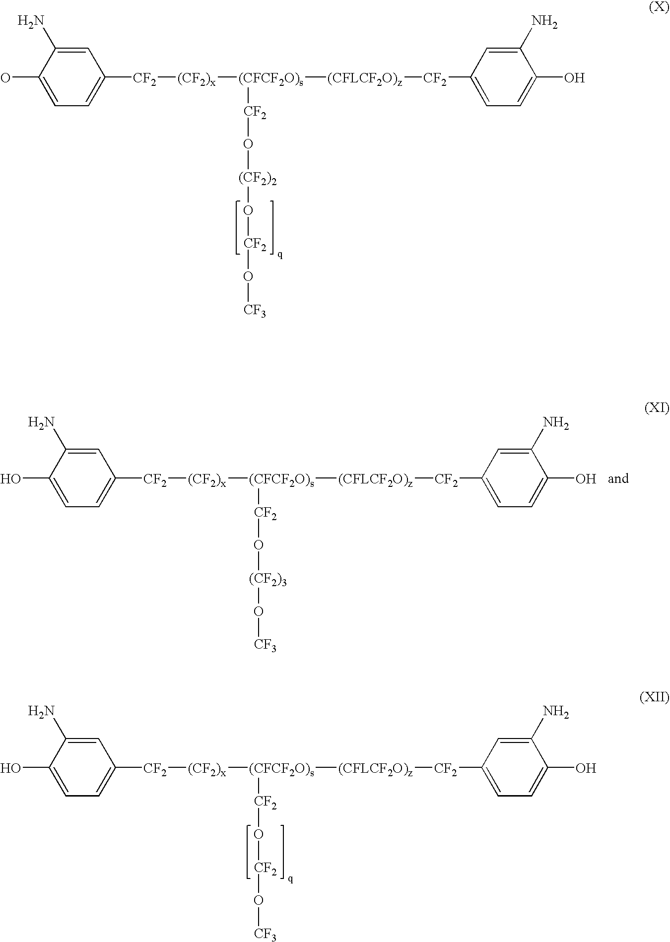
C1(O)=CC=C([CF2][(CF2)x][(CFCF2O)s]([(CFLCF2O)z][CF2]C2=CC=C(O)C(N)=C2)[CF2]O[(CF2)2]O[CF2]O[CF3])C=C1N.C1(O)=CC=C([CF2][(CF2)x][(CFCF2O)s]([(CFLCF2O)z][CF2]C2=CC=C(O)C(N)=C2)[CF2]O[(CF2)3]O[CF3])C=C1N.C1(O)=CC=C([CF2][(CF2)x][(CFCF2O)s]([(CFLCF2O)z][CF2]C2=CC=C(O)C(N)=C2)[CF2]O[CF2]O[CF3])C=C1N
